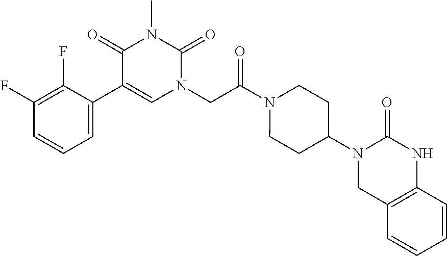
C1=C(C2=CN(CC(N3CCC(N4CC5=C(NC4=O)C=CC=C5)CC3)=O)C(=O)N(C)C2=O)C(F)=C(F)C=C1
